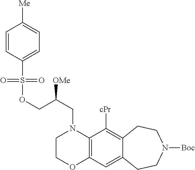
C1OC2=C(N(CC([OMe])COS(C3=CC=C([Me])C=C3)(=O)=O)C1)C([cPr])=C1C(=C2)CCN([Boc])CC1
